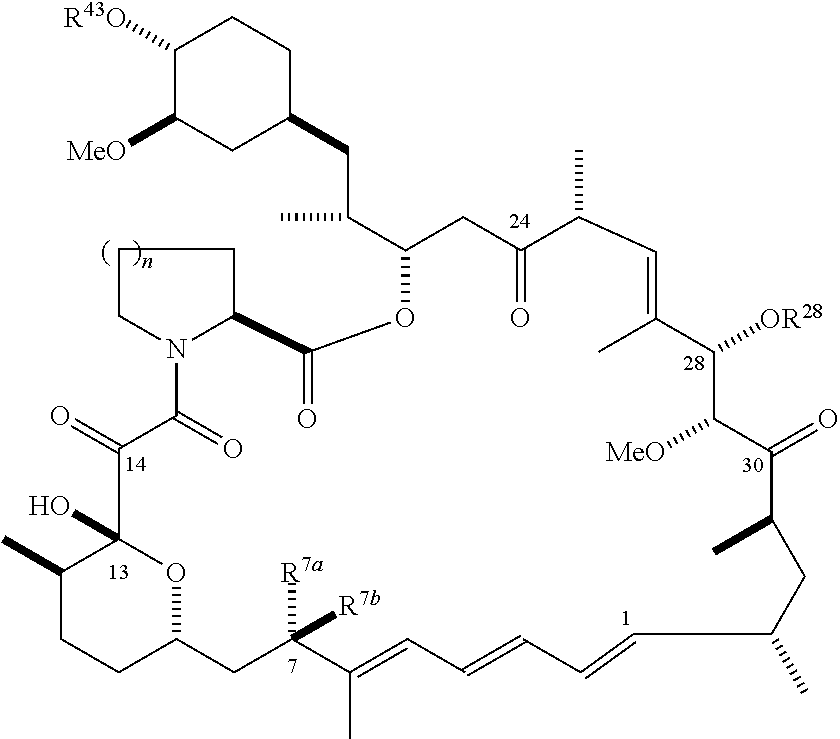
C1([R43O])C([MeO])CC(CC(C2CC(=O)C(C)C=C(C)C([OR28])C([MeO])C(=O)C(C)CC(C)C=CC=CC=C(C)C([R7a])([R7b])CC3CCC(C)C(O)(C(=O)C(=O)N4CCCC4C(=O)O2)O3)C)CC1
